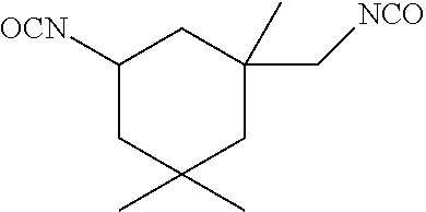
[OCN]C1CC(C)(C)CC(C)(C[NCO])C1
